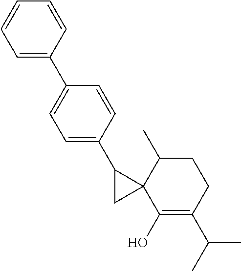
C1=CC(C2=CC=C(C3CC34C(O)=C(C(C)C)CCC4C)C=C2)=CC=C1
